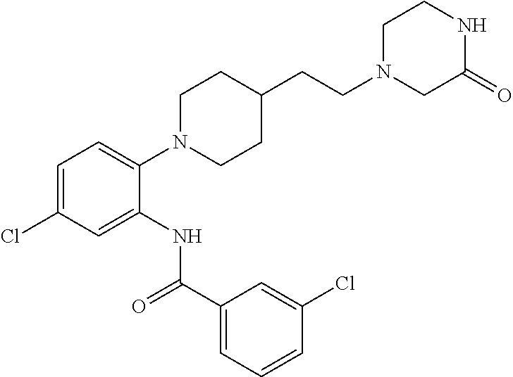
C1=C(Cl)C=C(NC(C2=CC=CC(Cl)=C2)=O)C(N2CCC(CCN3CC(=O)NCC3)CC2)=C1
